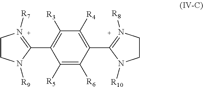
C1([R3])=C(C2=N([R7])CCN2[R9])C([R5])=C([R6])C(C2=N([R8])CCN2[R10])=C1[R4]
